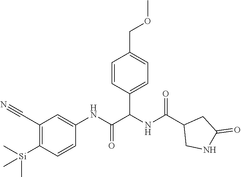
C1(C#N)=C([Si](C)(C)C)C=CC(NC(C(NC(C2CNC(=O)C2)=O)C2=CC=C(COC)C=C2)=O)=C1
